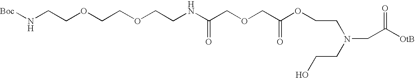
C(CN(CCO)CC([OtB])=O)OC(COCC(NCCOCCOCCN[Boc])=O)=O
